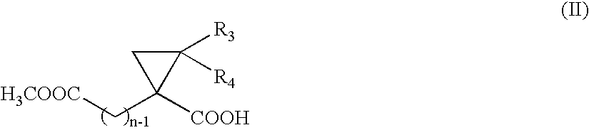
[H3COOC]CC1([COOH])C([R3])([R4])C1
